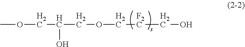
COCC(O)COC[F2C]CO
